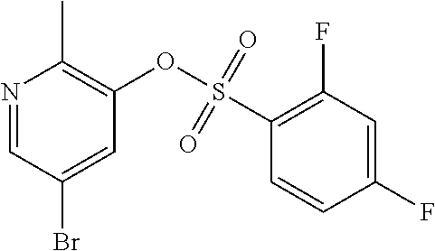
N1=CC(Br)=CC(OS(C2=C(F)C=C(F)C=C2)(=O)=O)=C1C
